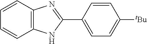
C1=CC2=C(C=C1)NC(C1=CC=C([tBu])C=C1)=N2
